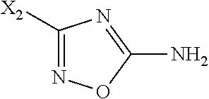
N1=C([X2])N=C(N)O1
